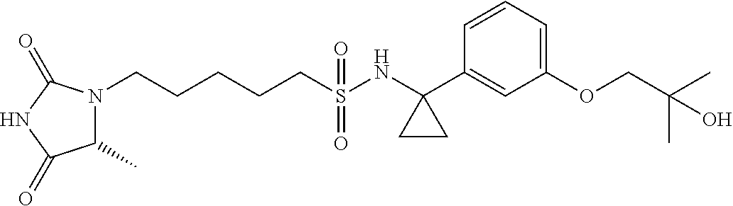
C(S(NC1(C2=CC(OCC(C)(C)O)=CC=C2)CC1)(=O)=O)CCCCN1C(C)C(=O)NC1=O
